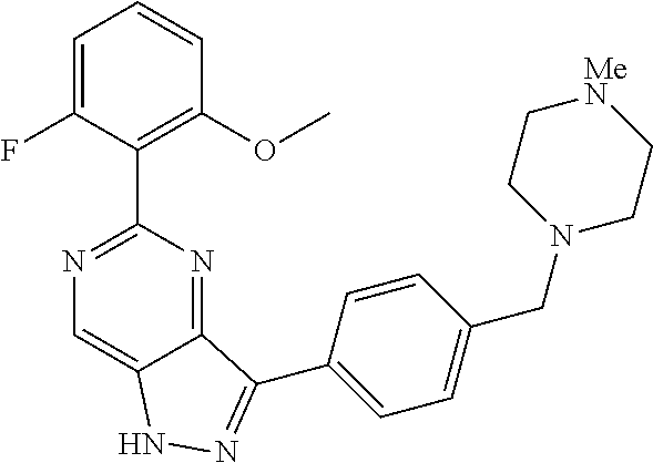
C1=C(F)C(C2=NC=C3C(=N2)C(C2=CC=C(CN4CC[MeN]CC4)C=C2)=NN3)=C(OC)C=C1
